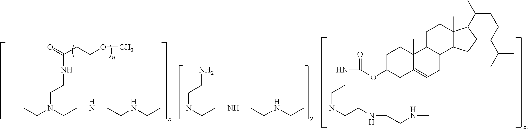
CCCN(CCNCCNCCN(CCNCCNCCN(CCNCCNC)CCNC(=O)OC1CCC2(C)C(=CCC3C2CCC2(C)C3CCC2C(CCCC(C)C)C)C1)CCN)CCNC(CCOC)=O
